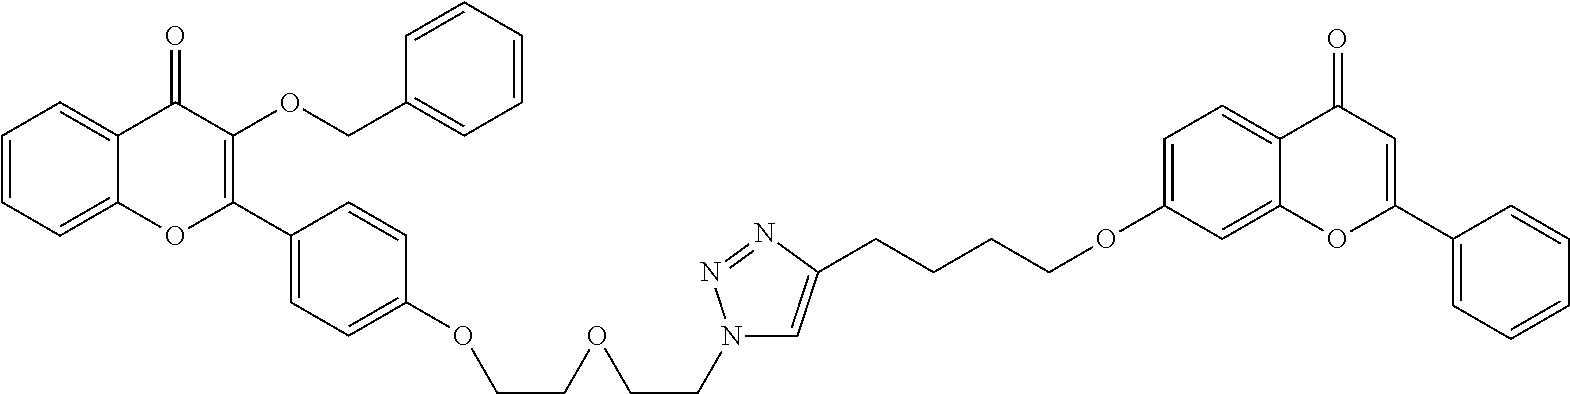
C12=CC=CC=C1C(=O)C(OCC1=CC=CC=C1)=C(C1=CC=C(OCCOCCN3C=C(CCCCOC4=CC=C5C(=C4)OC(C4=CC=CC=C4)=CC5=O)N=N3)C=C1)O2
